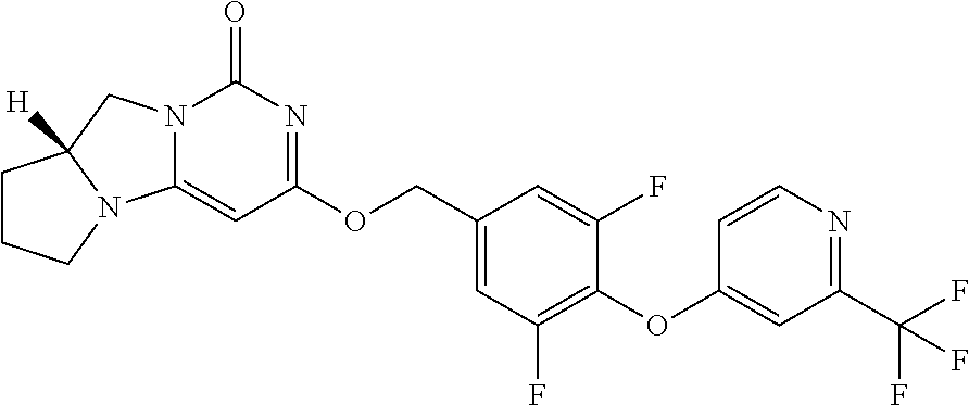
C1CCN2C1([H])CN1C2=CC(OCC2=CC(F)=C(OC3=CC(C(F)(F)F)=NC=C3)C(F)=C2)=NC1=O
